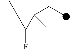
C1(CC)(C)C(C)(C)C1F
